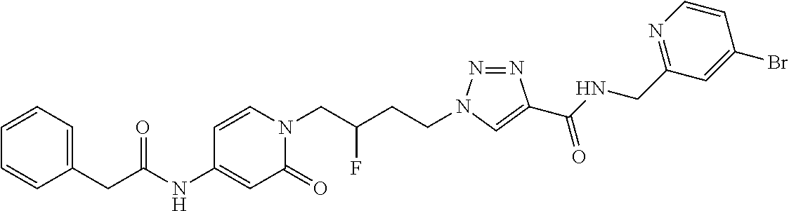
C(NC1=CC(=O)N(CC(CCN2N=NC(C(NCC3=NC=CC(Br)=C3)=O)=C2)F)C=C1)(=O)CC1=CC=CC=C1
